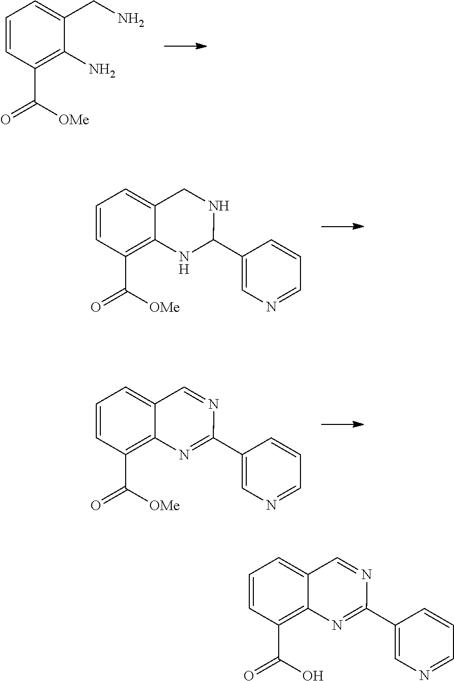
C1=CC(C([OMe])=O)=C(N)C(CN)=C1.C1=CC(C([OMe])=O)=C2C(=C1)CNC(C1=CN=CC=C1)N2.C1=CC(C([OMe])=O)=C2C(=C1)C=NC(C1=CN=CC=C1)=N2.C1=CC(C(O)=O)=C2C(=C1)C=NC(C1=CN=CC=C1)=N2
